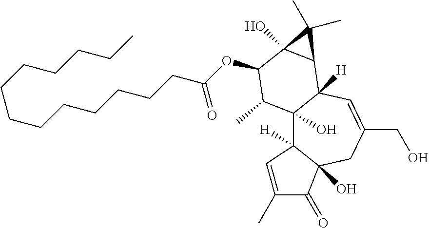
C12(O)C3([H])C(O)(CC(CO)=CC1([H])C1C(O)(C(OC(CCCCCCCCCCCCC)=O)C2C)C1(C)C)C(=O)C(C)=C3
